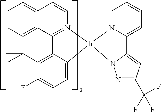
C1=C2C3=C(C(F)=C1)C(C)(C)C1=C4C3=N(C=CC4=CC=C1)[Ir]21N2N=C(C(F)(F)F)C=C2C2=CC=CC=N21
